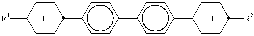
c1cc(-c2ccc(C3CCC([R2])CC3)cc2)ccc1C1CCC([R1])CC1.[H].[H]
